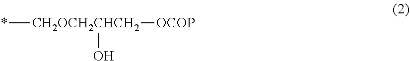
*[CH2OCH2CHCH2]([OCOP])O
